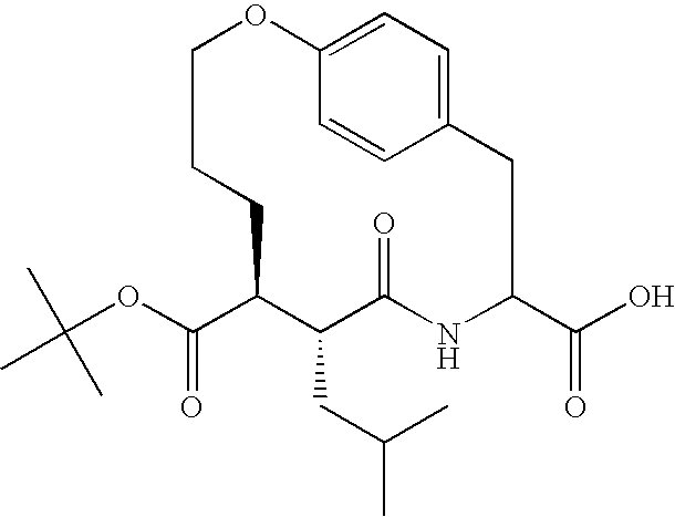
C(C1C(CC(C)C)C(=O)NC(C(O)=O)CC2=CC=C(C=C2)OCCC1)(OC(C)(C)C)=O
